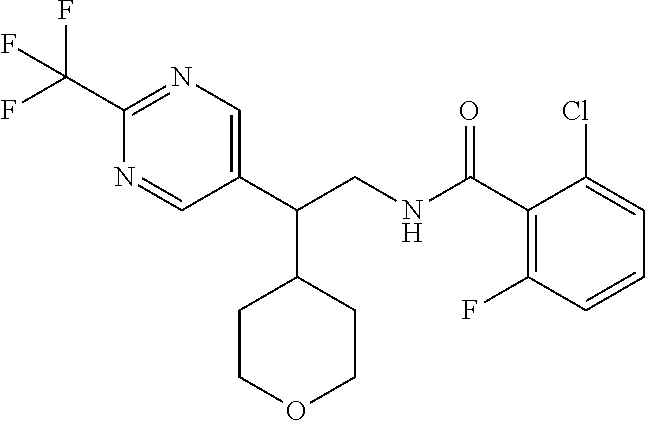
C1(C(CNC(C2=C(F)C=CC=C2Cl)=O)C2CCOCC2)=CN=C(C(F)(F)F)N=C1
